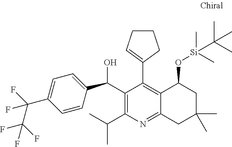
C1=CC(C(C2=C(C(C)C)N=C3C(=C2C2=CCCC2)C(O[Si](C)(C)C(C)(C)C)CC(C)(C)C3)O)=CC=C1C(F)(C(F)(F)F)F
